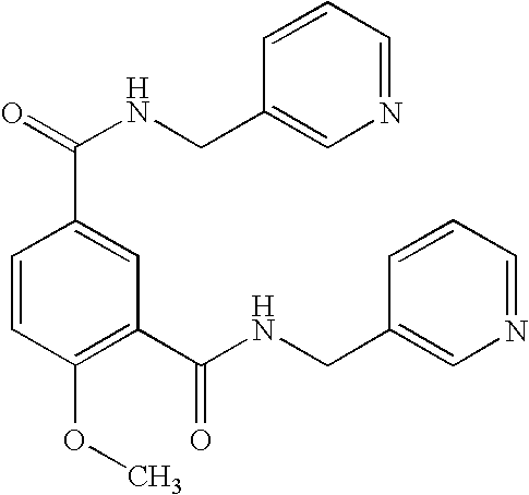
C1=CC(OC)=C(C(NCC2=CN=CC=C2)=O)C=C1C(=O)NCC1=CN=CC=C1
